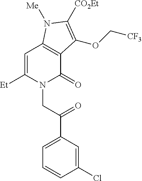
C1=C([Et])N(CC(=O)C2=CC=CC(Cl)=C2)C(=O)C2=C1N([Me])C([CO2Et])=C2OC[CF3]
